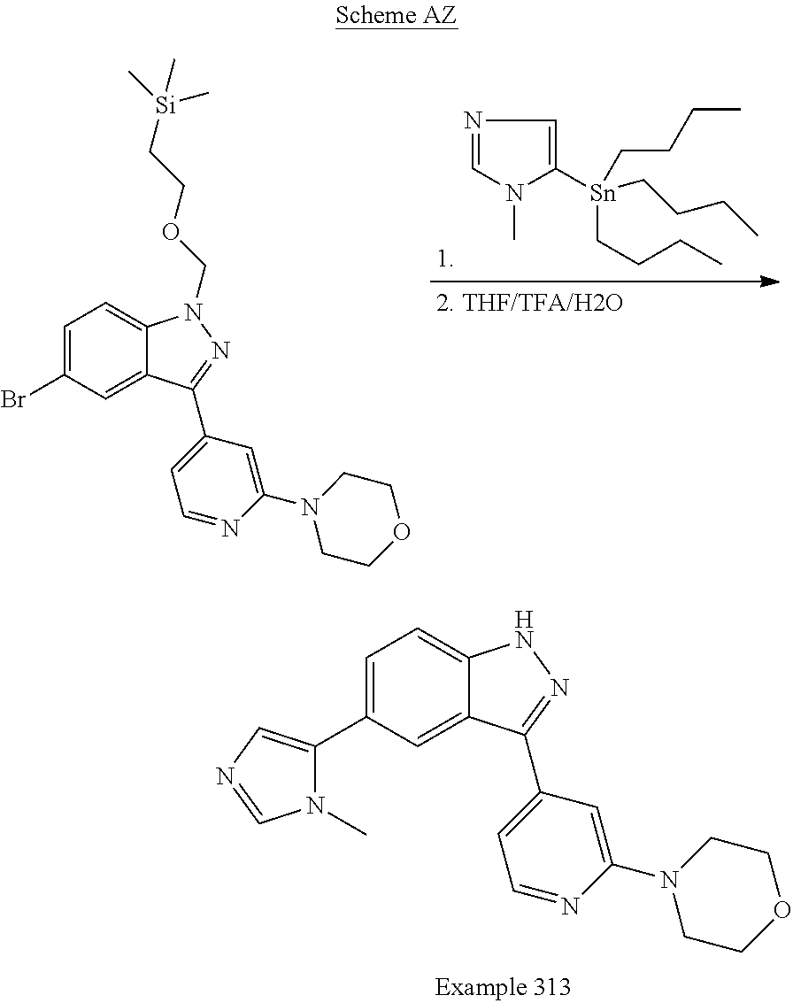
C1=C(C2=CN=CN2C)C=C2C(=C1)NN=C2C1=CC=NC(N2CCOCC2)=C1.C1=C(Br)C=C2C(=C1)N(COCC[Si](C)(C)C)N=C2C1=CC=NC(N2CCOCC2)=C1.N1=CN(C)C([Sn](CCCC)(CCCC)CCCC)=C1
